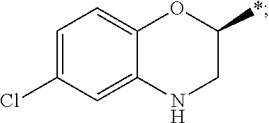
C12=CC=C(Cl)C=C1NCC(*)O2
